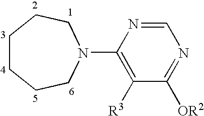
C1=NC(N2CCCCCC2)=C([R3])C([OR2])=N1
